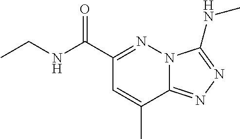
C1(C(=O)NCC)=NN2C(=NN=C2NC)C(C)=C1
